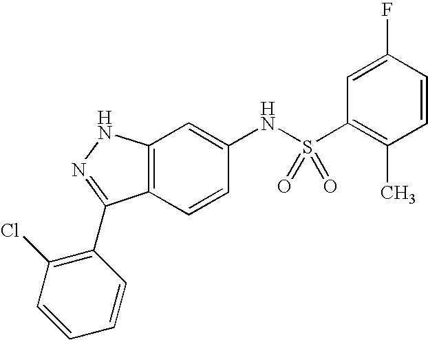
C12=C(C=CC(NS(C3=C(C)C=CC(F)=C3)(=O)=O)=C1)C(C1=C(Cl)C=CC=C1)=NN2
